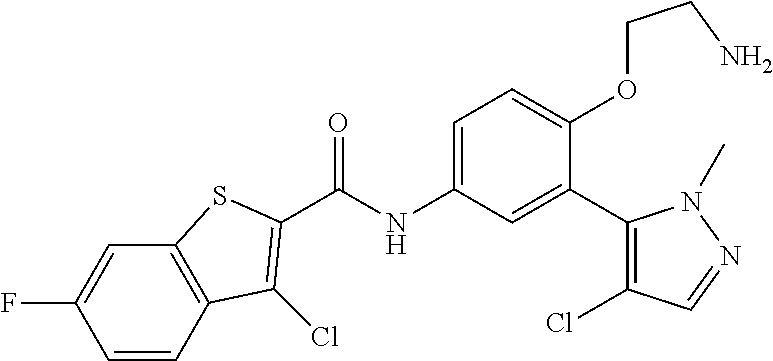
C(=O)(NC1=CC=C(OCCN)C(C2=C(Cl)C=NN2C)=C1)C1=C(Cl)C2=C(C=C(F)C=C2)S1
